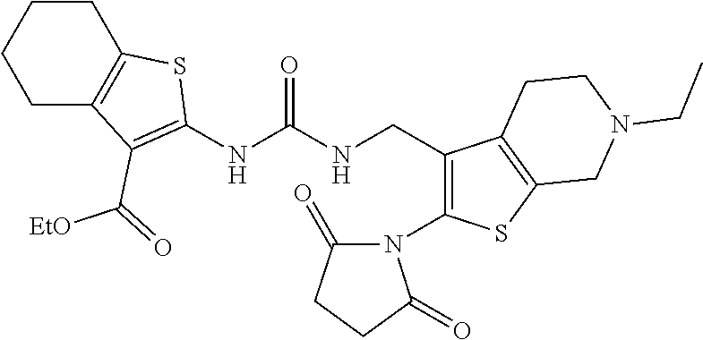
C1CC2=C(CC1)C(C([EtO])=O)=C(NC(NCC1=C(N3C(=O)CCC3=O)SC3=C1CCN(CC)C3)=O)S2
